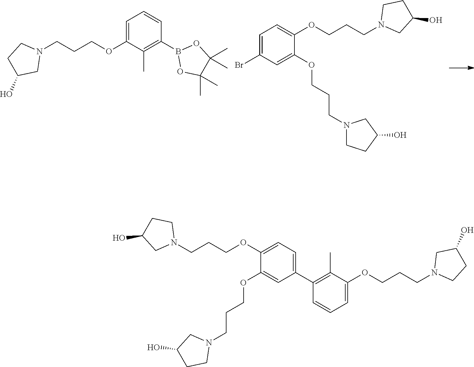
C1=C(Br)C=C(OCCCN2CCC(O)C2)C(OCCCN2CC(O)CC2)=C1.C1=C(OCCCN2CCC(O)C2)C(C)=C(B2OC(C)(C)C(C)(C)O2)C=C1.N1(CCCOC2=CC=C(C3=C(C)C(OCCCN4CCC(O)C4)=CC=C3)C=C2OCCCN2CC(O)CC2)CCC(O)C1
